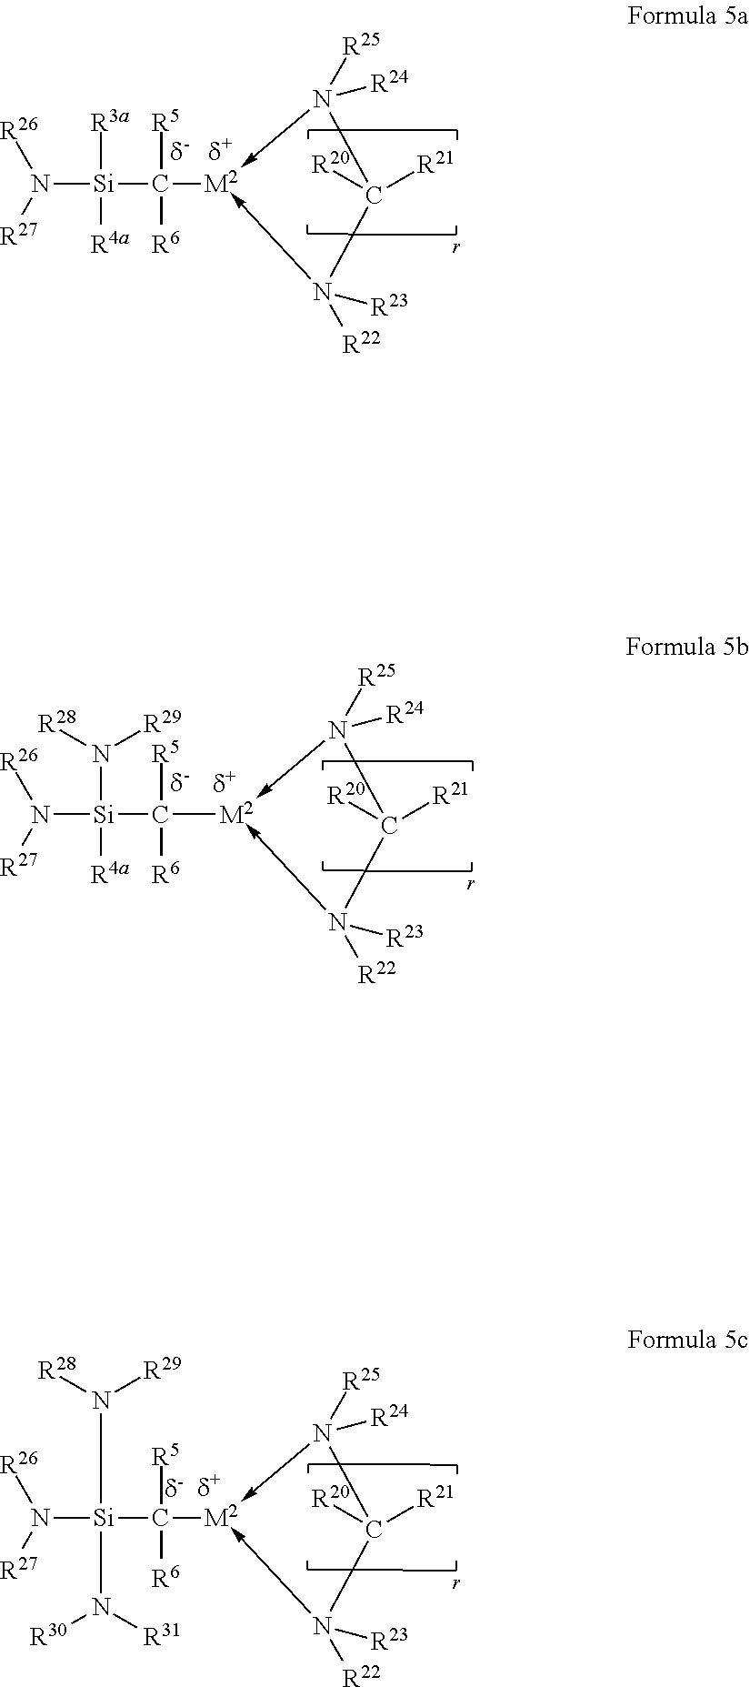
N1([R25])([R24])->[M2](C([R5])([R6])[Si]([R3a])([R4a])N([R27])[R26])-N([R22])([R23])C1([R21])[R20].C([R5])([R6])([Si](N([R28])[R29])([R4a])N([R27])[R26])[M2]1-N([R25])([R24])C([R21])([R20])N->1([R22])[R23].C([R5])([R6])([Si](N([R29])[R28])(N([R31])[R30])N([R27])[R26])[M2]1-N([R25])([R24])C([R21])([R20])N->1([R22])[R23]
